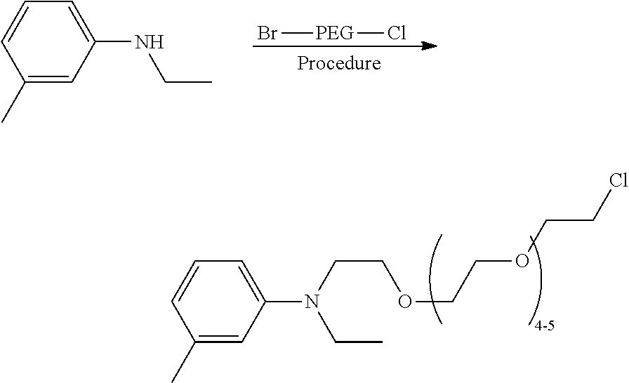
C1(C)=CC(NCC)=CC=C1.Br[PEG]Cl.C1(C)=CC(N(CC)CCOCCOCCCl)=CC=C1
